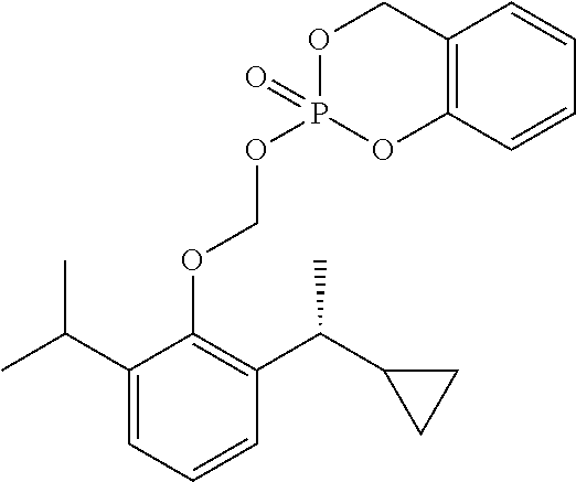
C12=C(C=CC=C1)OP(OCOC1=C(C(C3CC3)C)C=CC=C1C(C)C)(=O)OC2
